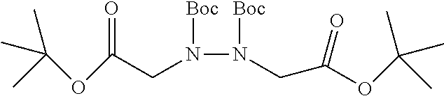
CC(OC(=O)CN([Boc])N([Boc])CC(OC(C)(C)C)=O)(C)C
